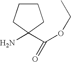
C1CCC(N)(C(OCC)=O)C1
